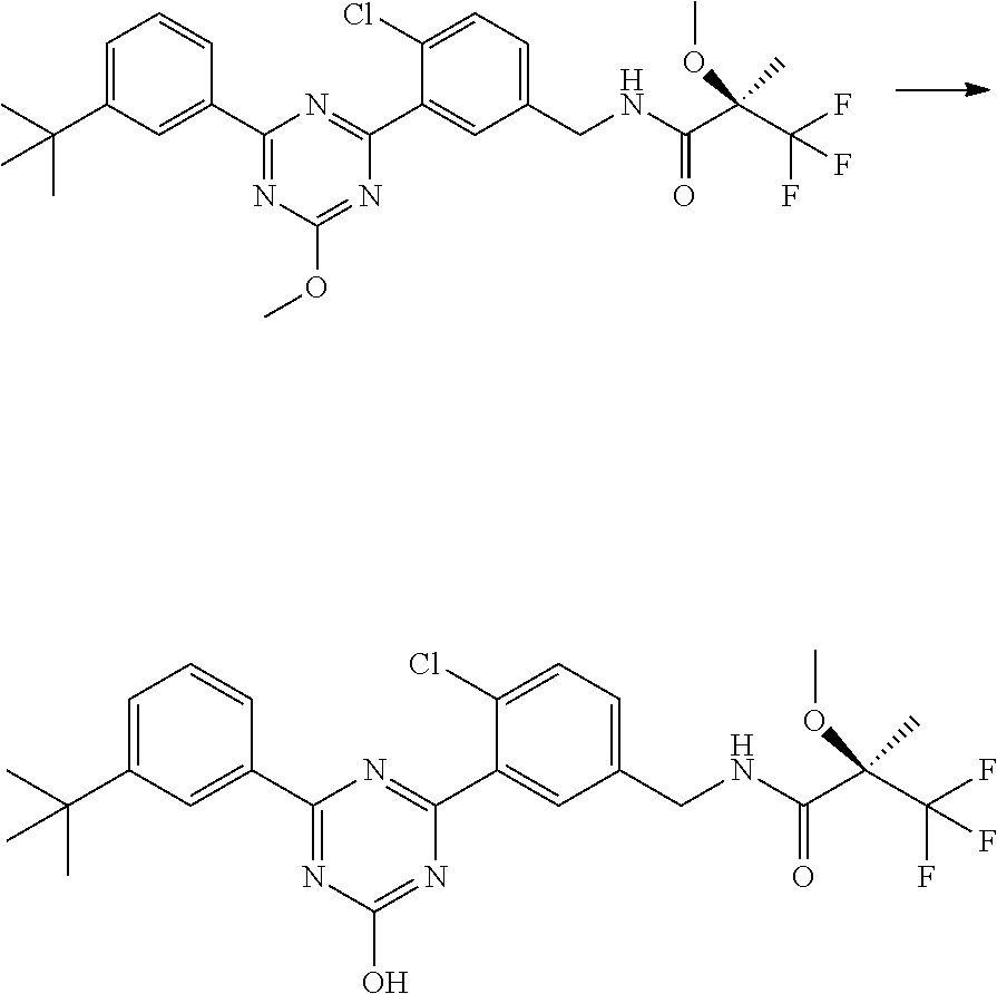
C1=C(C(C)(C)C)C=C(C2=NC(OC)=NC(C3=CC(CNC(C(OC)(C)C(F)(F)F)=O)=CC=C3Cl)=N2)C=C1.C1=C(C(C)(C)C)C=C(C2=NC(O)=NC(C3=CC(CNC(C(OC)(C)C(F)(F)F)=O)=CC=C3Cl)=N2)C=C1
